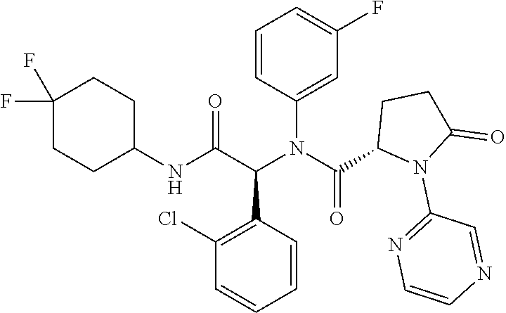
C1=C(N(C(C2N(C3=NC=CN=C3)C(=O)CC2)=O)C(C(NC2CCC(F)(F)CC2)=O)C2=C(Cl)C=CC=C2)C=CC=C1F
